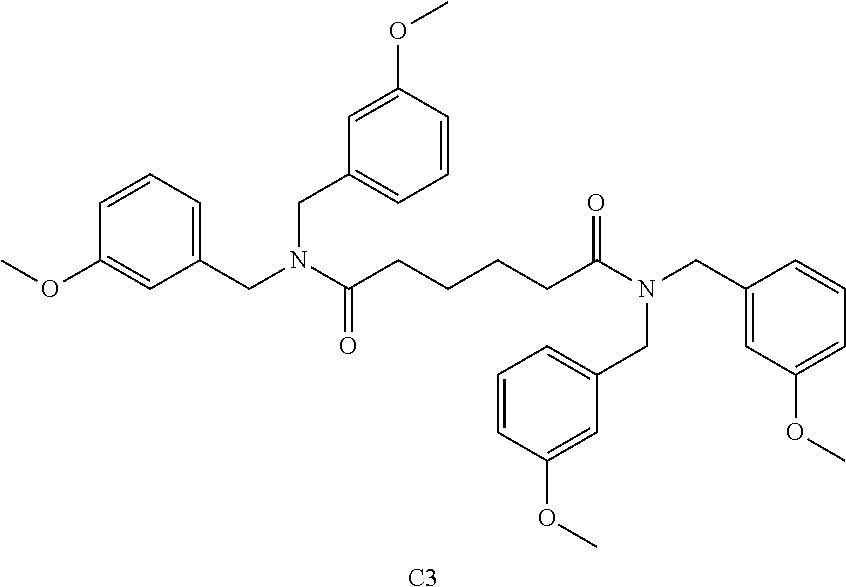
C1(CN(C(CCCCC(N(CC2=CC(OC)=CC=C2)CC2=CC=CC(OC)=C2)=O)=O)CC2=CC=CC(OC)=C2)=CC=CC(OC)=C1.[C3]
